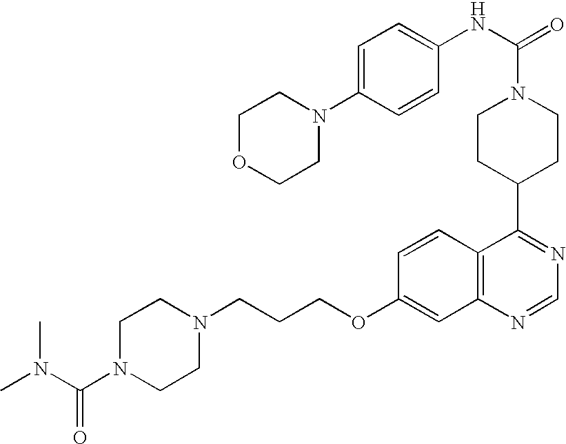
C1CC(C2=NC=NC3=C2C=CC(OCCCN2CCN(C(N(C)C)=O)CC2)=C3)CCN1C(=O)NC1=CC=C(N2CCOCC2)C=C1
